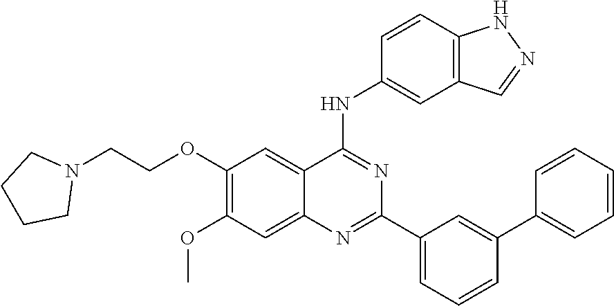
C1(OCCN2CCCC2)=C(OC)C=C2C(=C1)C(NC1=CC3=C(C=C1)NN=C3)=NC(C1=CC=CC(C3=CC=CC=C3)=C1)=N2
